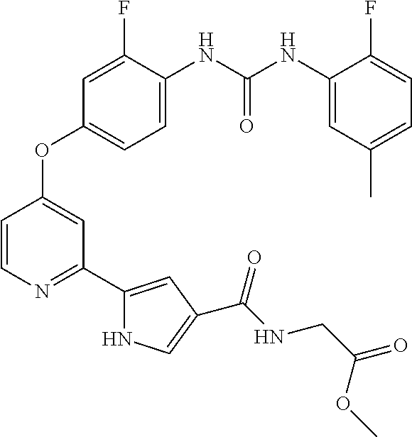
C(=O)(NC1=CC=C(OC2=CC(C3=CC(C(NCC(=O)OC)=O)=CN3)=NC=C2)C=C1F)NC1=CC(C)=CC=C1F
